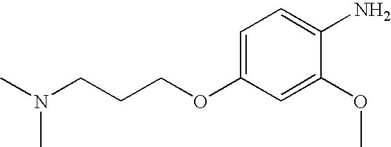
C(CCOC1=CC=C(N)C(OC)=C1)N(C)C
